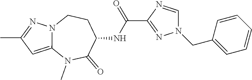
C12=CC(C)=NN1CCC(NC(=O)C1=NN(CC3=CC=CC=C3)C=N1)C(=O)N2C
